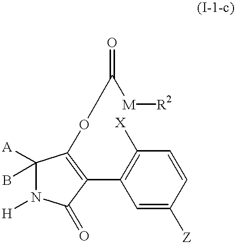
C1=C([Z])C=CC([X])=C1C1=C(OC([M][R2])=O)C([A])(B)N([H])C1=O
